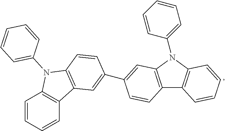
C12=C(C=CC=C1)N(C1=CC=CC=C1)C1=C2C=C(C2=CC3=C(C4=C(N3C3=CC=CC=C3)C=CC=C4)C=C2)C=C1
